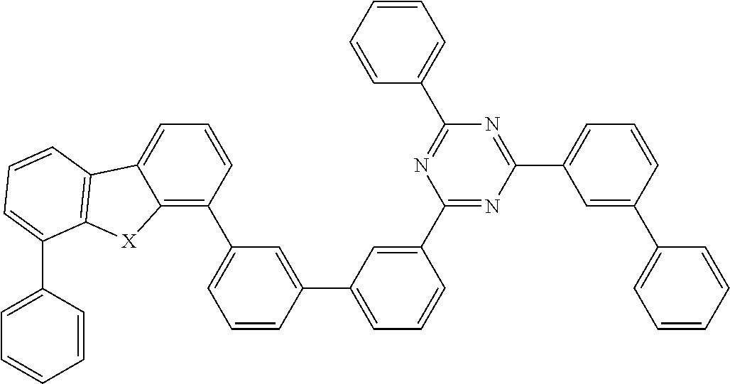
C1=C(C2=CC(C3=C4C(=CC=C3)C3=C([X]4)C(C4=CC=CC=C4)=CC=C3)=CC=C2)C=C(C2=NC(C3=CC=CC(C4=CC=CC=C4)=C3)=NC(C3=CC=CC=C3)=N2)C=C1
